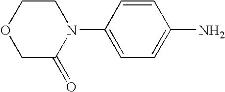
C1COCC(=O)N1C1=CC=C(N)C=C1
